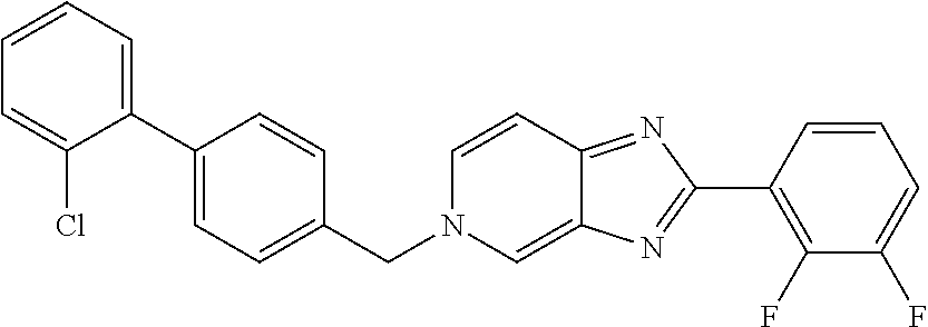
C1=CC=C(C2=CC=C(CN3C=C4C(=NC(C5=C(F)C(F)=CC=C5)=N4)C=C3)C=C2)C(Cl)=C1
